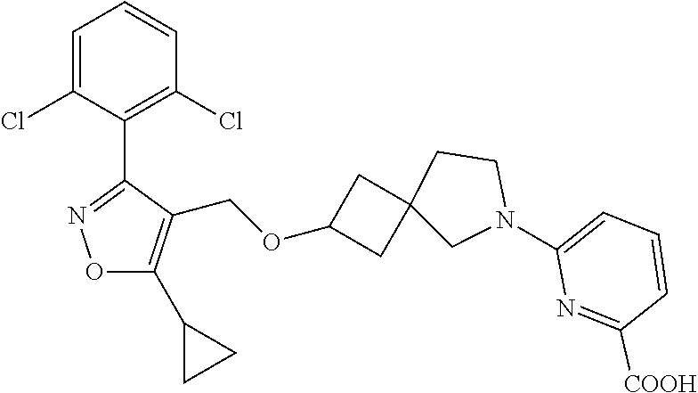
C1=C(Cl)C(C2=NOC(C3CC3)=C2COC2CC3(C2)CN(C2=CC=CC([COOH])=N2)CC3)=C(Cl)C=C1
